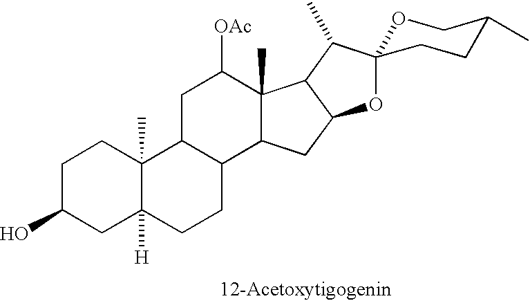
C1C(O)CC2([H])C(C)(C1)C1C(CC2)C2C(C)(C([OAc])C1)C1C(C2)OC2(C1C)OCC(C)CC2
